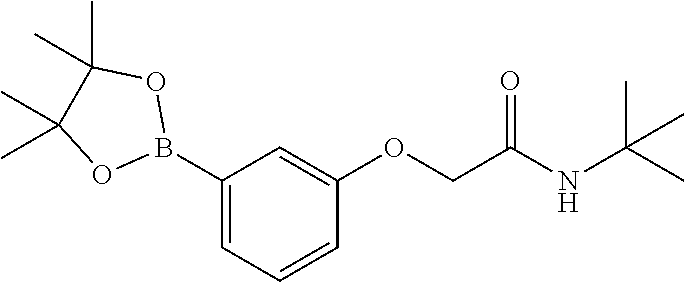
C1(B2OC(C)(C)C(C)(C)O2)=CC=CC(OCC(=O)NC(C)(C)C)=C1
